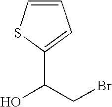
C1=CSC(C(O)CBr)=C1
